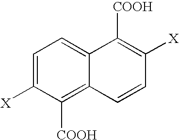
C1=C([X])C([COOH])=C2C(=C1)C([COOH])=C([X])C=C2
